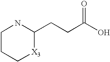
C1CC[X3]C(CCC(O)=O)N1
